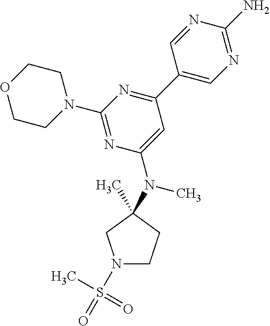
C1(N2CCOCC2)=NC(N(C2(C)CCN(S(=O)(C)=O)C2)C)=CC(C2=CN=C(N)N=C2)=N1
